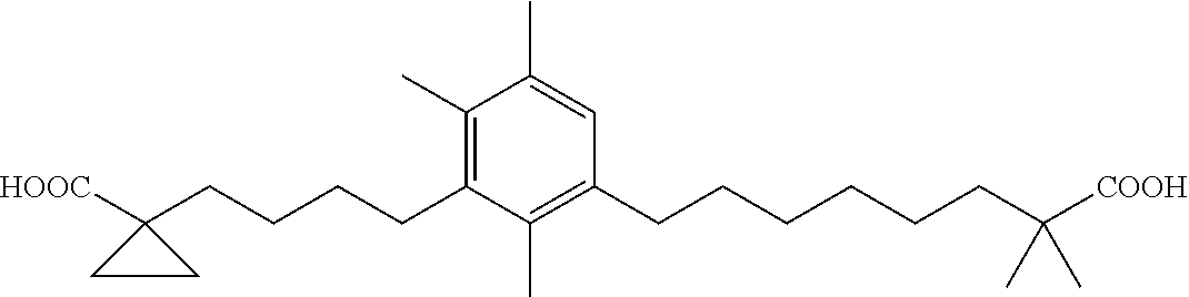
C(CCCC1([HOOC])CC1)C1=C(C)C(C)=CC(CCCCCCC([COOH])(C)C)=C1C
